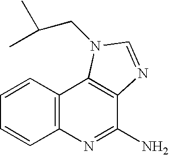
C1=CC2=C(C=C1)N=C(N)C1=C2N(CC(C)C)C=N1
